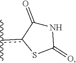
N1C(=O)c(c(C)C)SC1=O
